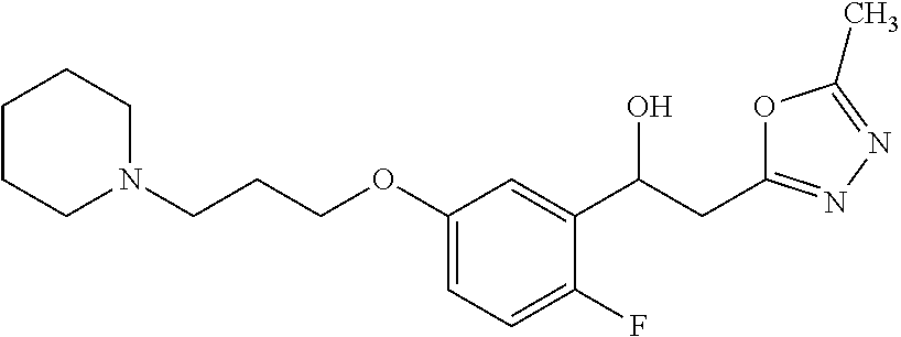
C(CCOC1=CC=C(F)C(C(CC2=NN=C(C)O2)O)=C1)N1CCCCC1
